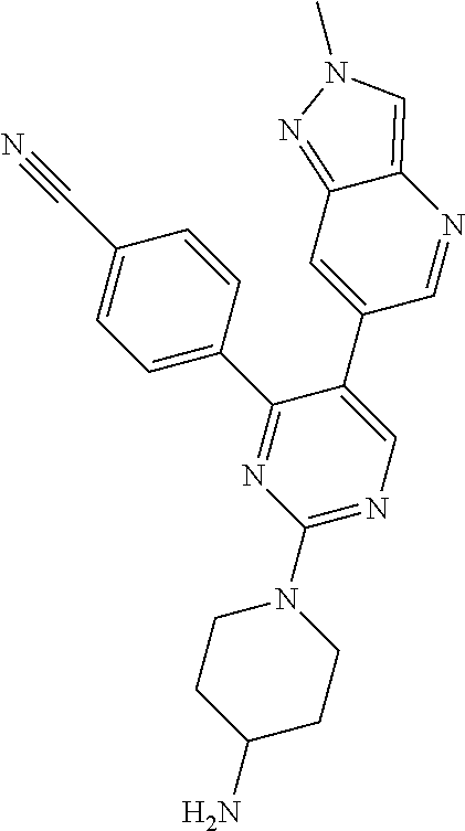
C1(N2CCC(N)CC2)=NC=C(C2=CC3=NN(C)C=C3N=C2)C(C2=CC=C(C#N)C=C2)=N1
